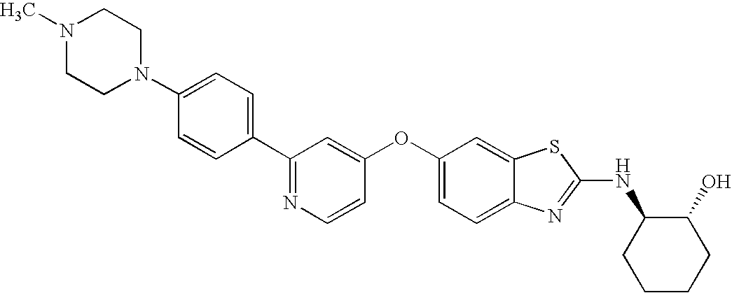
N1=C(C2=CC=C(N3CCN(C)CC3)C=C2)C=C(OC2=CC=C3C(=C2)SC(NC2CCCCC2O)=N3)C=C1
